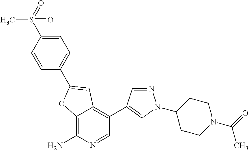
C12=C(N)N=CC(C3=CN(C4CCN(C(=O)C)CC4)N=C3)=C1C=C(C1=CC=C(S(=O)(=O)C)C=C1)O2
